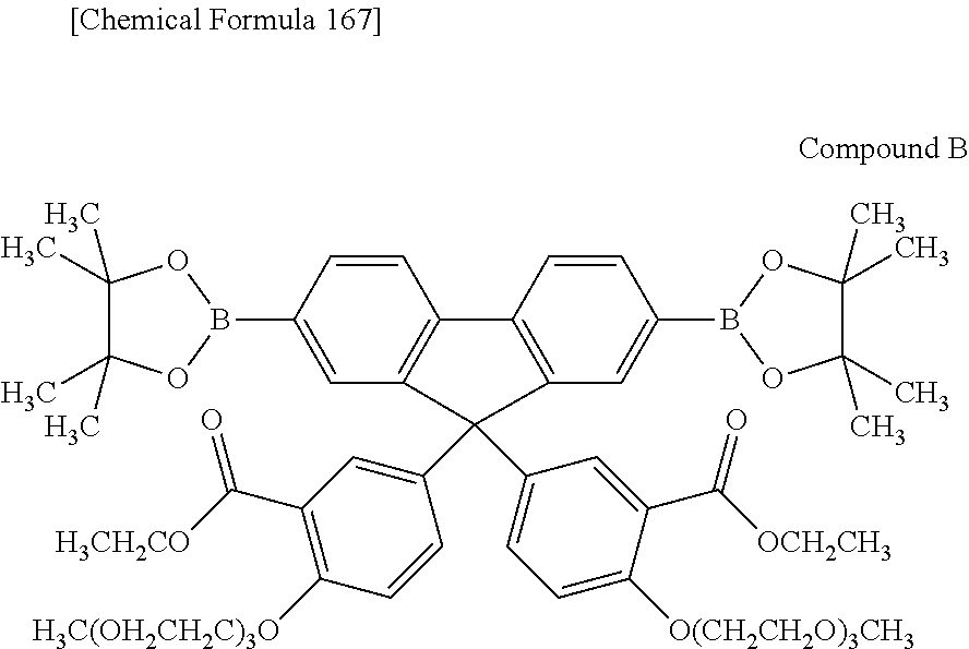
C1=CC(B2OC(C)(C)C(C)(C)O2)=CC2=C1C1=C(C=C(B3OC(C)(C)C(C)(C)O3)C=C1)C2(C1=CC(C([H3CH2CO])=O)=C([H3C(OH2CH2C)3O])C=C1)C1=CC=C([O(CH2CH2O)3CH3])C(C([OCH2CH3])=O)=C1
